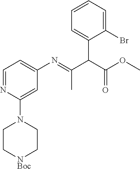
C1(Br)=CC=CC=C1C(C(OC)=O)C(=NC1=CC=NC(N2CC[NBoc]CC2)=C1)C
